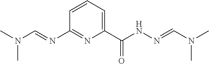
N(C)(C=NNC(C1=CC=CC(N=CN(C)C)=N1)=O)C
